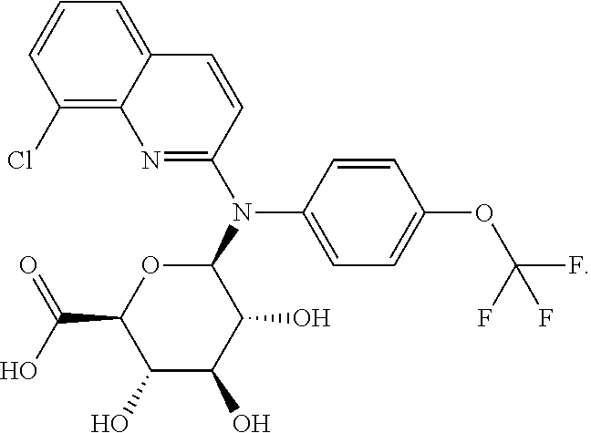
C1(Cl)=C2C(=CC=C1)C=CC(N(C1OC(C(O)=O)C(O)C(O)C1O)C1=CC=C(OC(F)(F)F)C=C1)=N2
